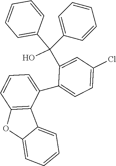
C1=C(C2=CC=C(Cl)C=C2C(C2=CC=CC=C2)(C2=CC=CC=C2)O)C2=C(C=C1)OC1=CC=CC=C21
